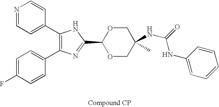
C1(C2=CC=NC=C2)=C(C2=CC=C(F)C=C2)N=C(C2OCC(NC(NC3=CC=CC=C3)=O)(C)CO2)N1
